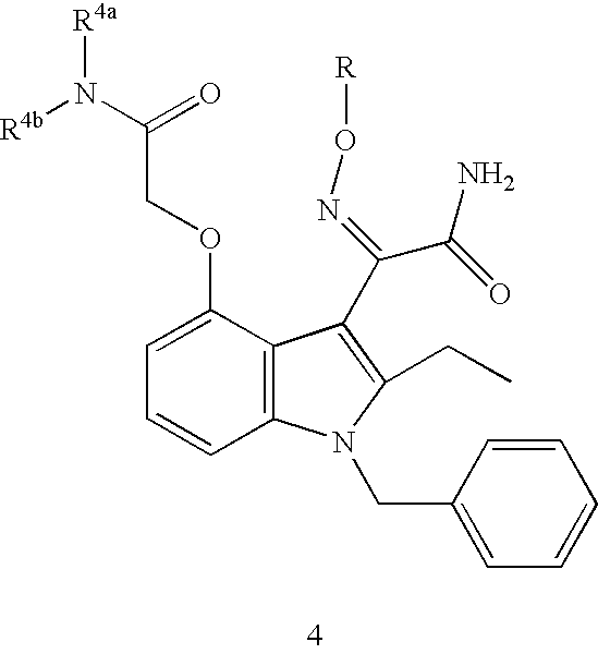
C1=C(OCC(N([R4a])[R4b])=O)C2=C(C=C1)N(CC1=CC=CC=C1)C(CC)=C2C(=NO[R])C(=O)N
